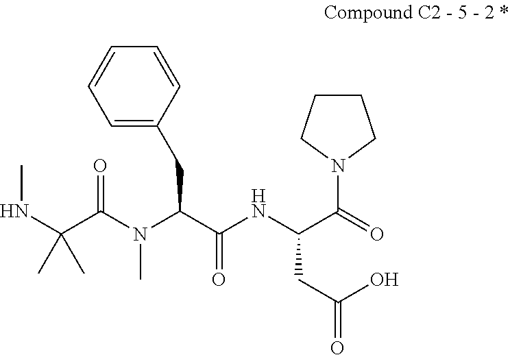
N(C(C(N(C)C(C(=O)NC(C(=O)N1CCCC1)CC(=O)O)CC1=CC=CC=C1)=O)(C)C)C
